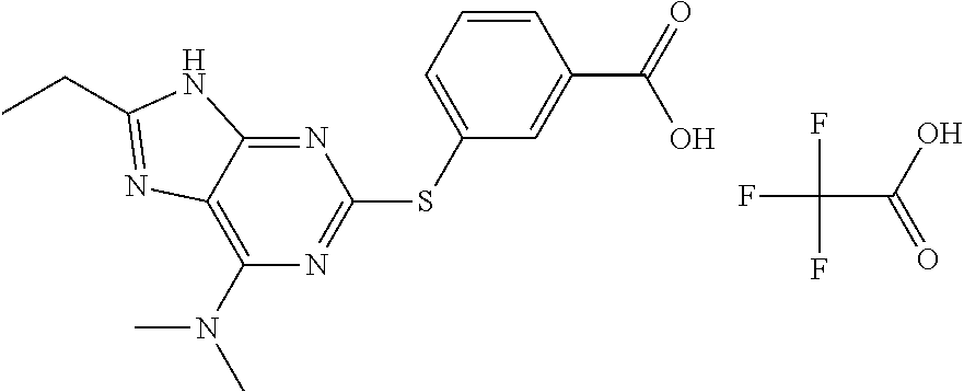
N1=C2C(=C(N(C)C)N=C1SC1=CC=CC(C(O)=O)=C1)N=C(CC)N2.FC(C(=O)O)(F)F
